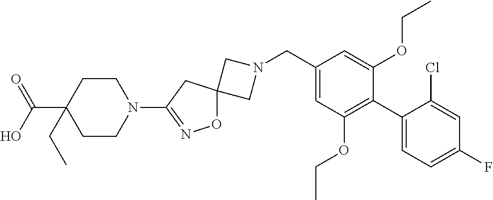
C1N(CC2=CC(OCC)=C(C3=CC=C(F)C=C3Cl)C(OCC)=C2)CC12ON=C(N1CCC(C(=O)O)(CC)CC1)C2
